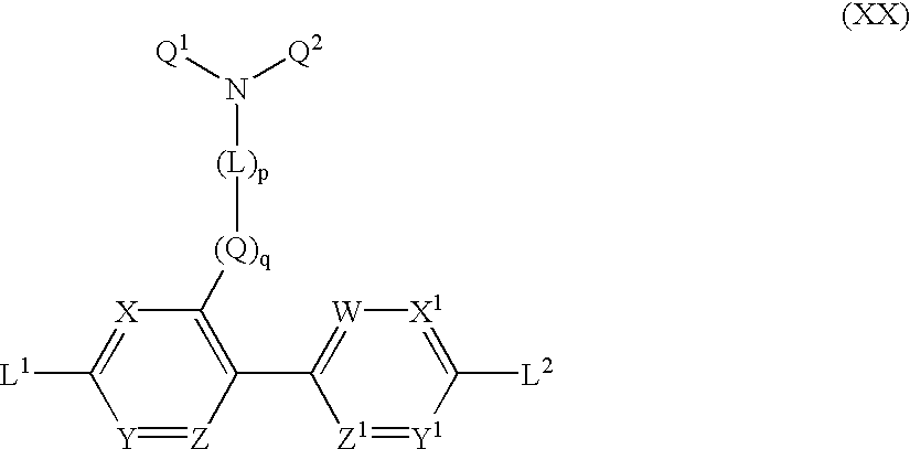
[Q1]N([Q2])[(L)p][(Q)q]C1=C(C2=[W][X1]=C([L2])[Y1]=[Z1]2)[Z]=[Y]C([L1])=[X]1
